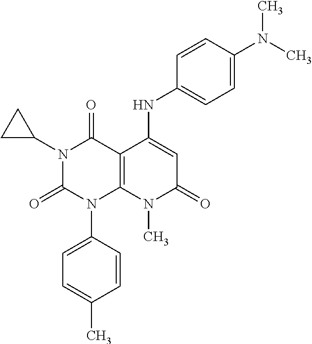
C1=CC(N2C3=C(C(=O)N(C4CC4)C2=O)C(NC2=CC=C(N(C)C)C=C2)=CC(=O)N3C)=CC=C1C
